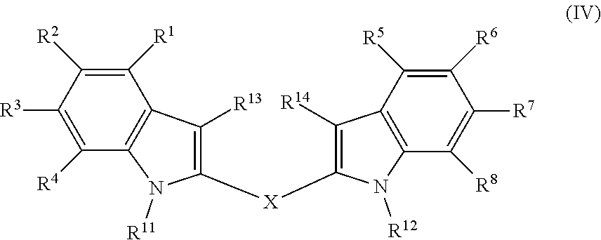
C1([X]C2=C([R14])C3=C(N2[R12])C([R8])=C([R7])C([R6])=C3[R5])=C([R13])C2=C(N1[R11])C([R4])=C([R3])C([R2])=C2[R1]
